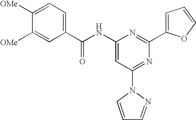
C1=C([OMe])C([OMe])=CC=C1C(NC1=CC(N2C=CC=N2)=NC(C2=CC=CO2)=N1)=O
